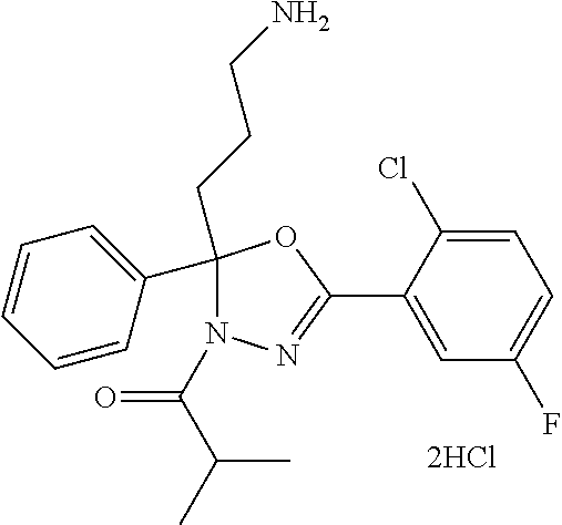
C1(C2(CCCN)N(C(=O)C(C)C)N=C(C3=CC(F)=CC=C3Cl)O2)=CC=CC=C1
